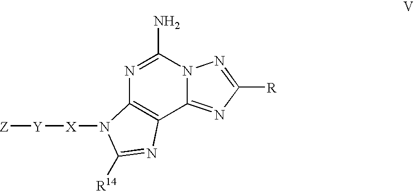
N1=C(N)N2C(=NC([R])=N2)C2=C1N([X][Y][Z])C([R14])=N2
